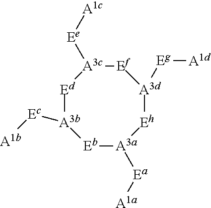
[Eb]1[A3a]([Ea][A1a])[Eh][A3d]([Eg][A1d])[Ef][A3c]([Ee][A1c])[Ed][A3b]1[Ec][A1b]
